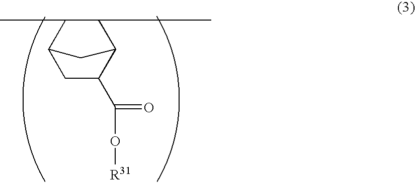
C1(C)C(C)C2CC(C(O[R31])=O)C1C2
